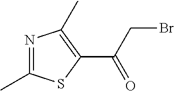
N1=C(C)SC(C(=O)CBr)=C1C
